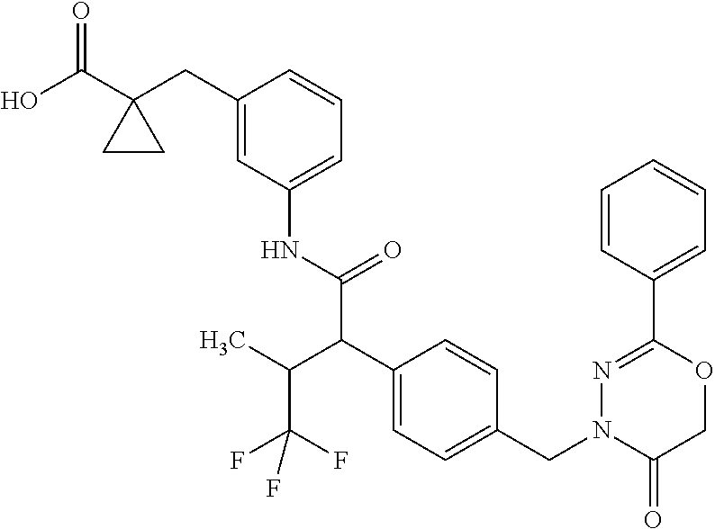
C1(C(O)=O)(CC2=CC(NC(C(C3=CC=C(CN4C(=O)COC(C5=CC=CC=C5)=N4)C=C3)C(C(F)(F)F)C)=O)=CC=C2)CC1
